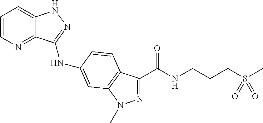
C1=CN=C2C(=C1)NN=C2NC1=CC2=C(C(C(NCCCS(C)(=O)=O)=O)=NN2C)C=C1
